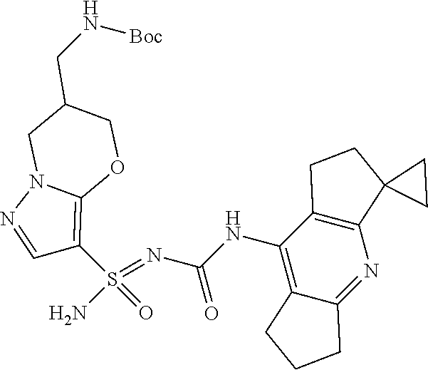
C(NC1=C2C(=NC3=C1CCC31CC1)CCC2)(N=S(N)(=O)C1=C2N(N=C1)CC(CN[Boc])CO2)=O
